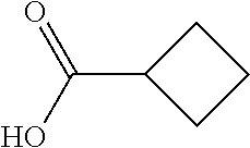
O=C(O)C1CCC1
